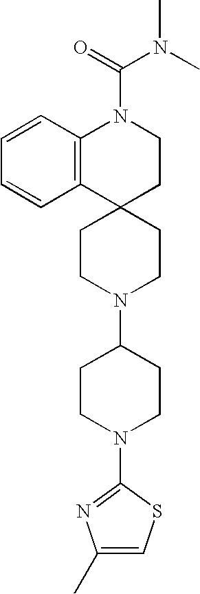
C1=CC2=C(C=C1)C1(CCN2C(=O)N(C)C)CCN(C2CCN(C3=NC(C)=CS3)CC2)CC1
